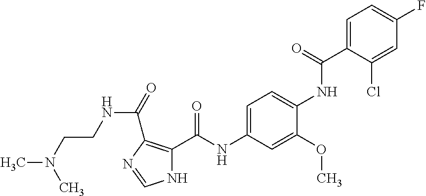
C1=C(C(NC2=CC=C(NC(C3=C(C(=O)NCCN(C)C)N=CN3)=O)C=C2OC)=O)C(Cl)=CC(F)=C1
